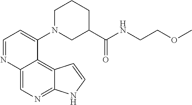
C1=NC2=CN=C3C(=C2C(N2CC(C(NCCOC)=O)CCC2)=C1)C=CN3
